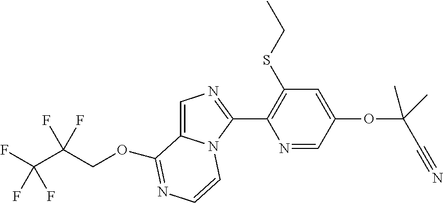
FC(C(F)(COC1=NC=CN2C1=CN=C2C1=C(SCC)C=C(OC(C)(C#N)C)C=N1)F)(F)F
